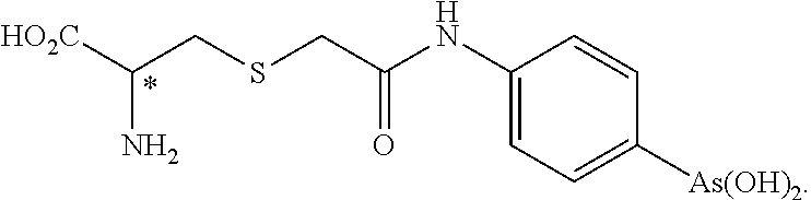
C1(NC(CSCC([HO2C])N)=O)=CC=C([As(OH)2])C=C1
